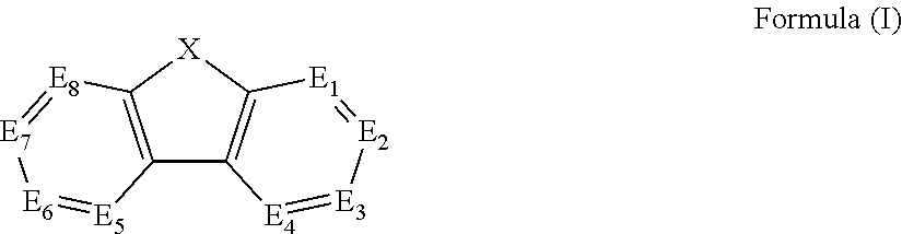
C12=C([X]C3=C1[E4]=[E3][E2]=[E1]3)[E8]=[E7][E6]=[E5]2
